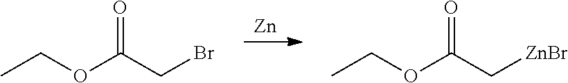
[Zn].C(OC(CBr)=O)C.C(OC(C[ZnBr])=O)C
